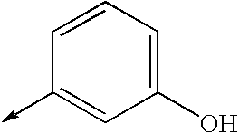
C1(O)=CC=CC(->C)=C1
